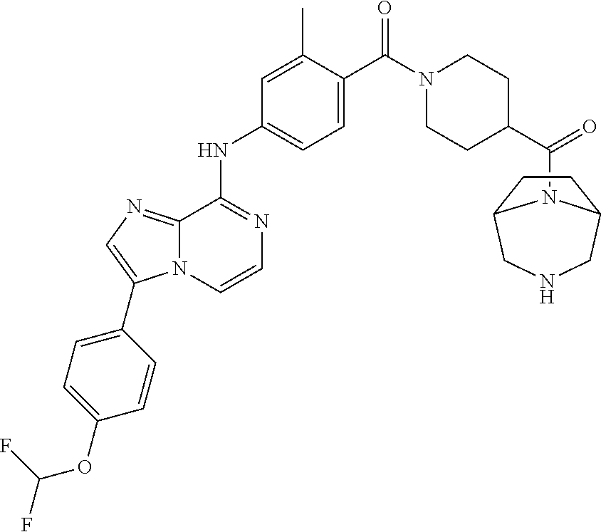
C1(C)=CC(NC2=NC=CN3C2=NC=C3C2=CC=C(OC(F)F)C=C2)=CC=C1C(N1CCC(C(=O)N2C3CCC2CNC3)CC1)=O
